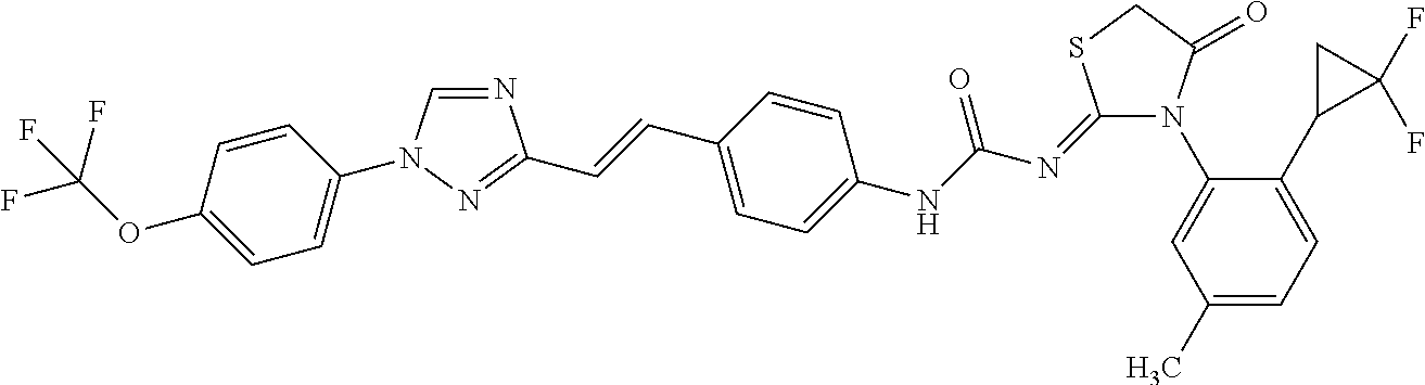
N1=CN(C2=CC=C(OC(F)(F)F)C=C2)N=C1C=CC1=CC=C(NC(N=C2N(C3=CC(C)=CC=C3C3C(F)(F)C3)C(=O)CS2)=O)C=C1
